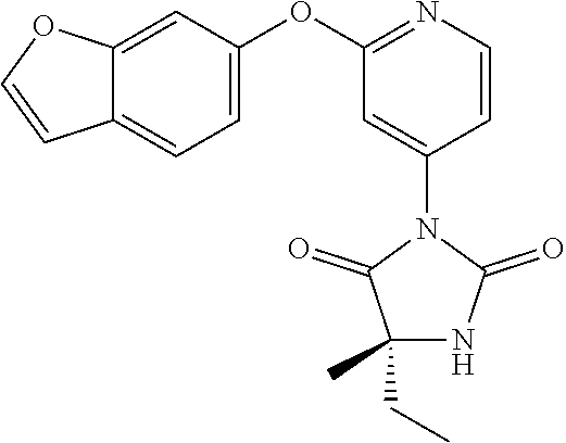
C12=CC(OC3=NC=CC(N4C(=O)C(CC)(C)NC4=O)=C3)=CC=C1C=CO2
